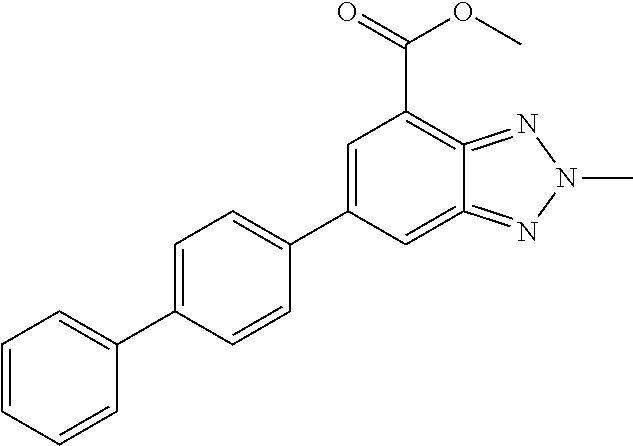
C1=CC=CC(C2=CC=C(C3=CC(C(=O)OC)=C4=NN(C)N=C4=C3)C=C2)=C1
